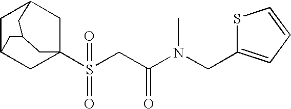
C1C2CC3(S(CC(N(CC4=CC=CS4)C)=O)(=O)=O)CC1CC(C2)C3
